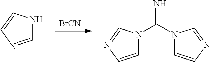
[BrCN].C1=CN=CN1C(=N)N1C=CN=C1.C1=NC=CN1
